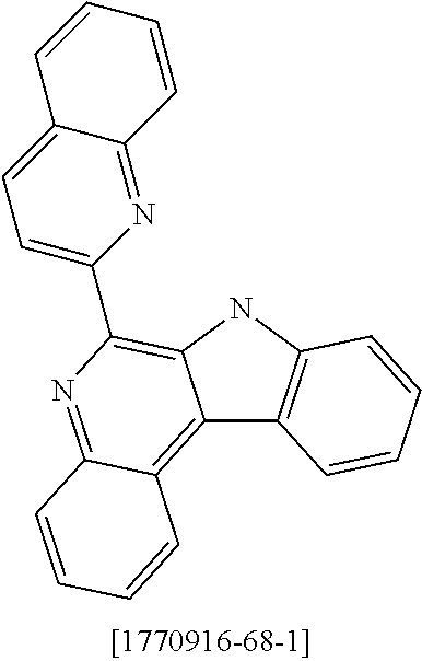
C12=C3C(=NC(C4=CC=C5C(=N4)C=CC=C5)=C1NC1=C2C=CC=C1)C=CC=C3
